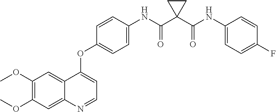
C1=CC(OC2=CC=NC3=CC(OC)=C(OC)C=C32)=CC=C1NC(C1(C(NC2=CC=C(F)C=C2)=O)CC1)=O
